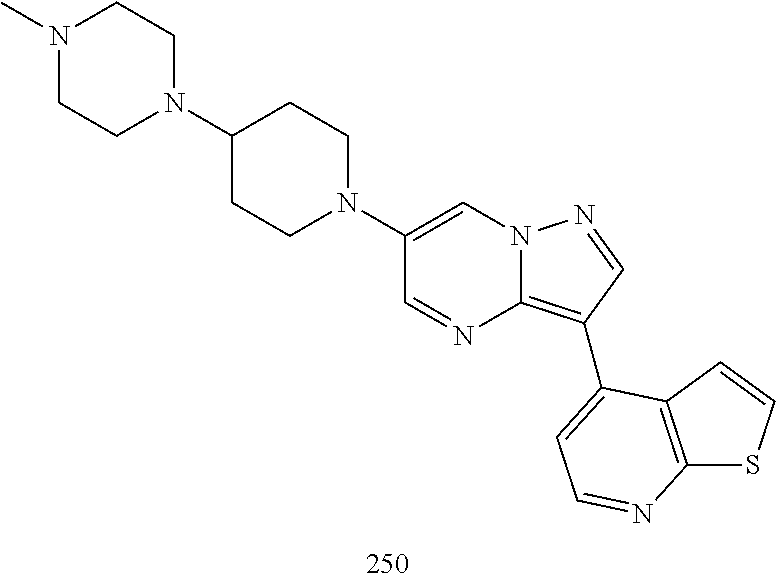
C1(N2CCC(N3CCN(C)CC3)CC2)=CN2C(=C(C3=CC=NC4=C3C=CS4)C=N2)N=C1
